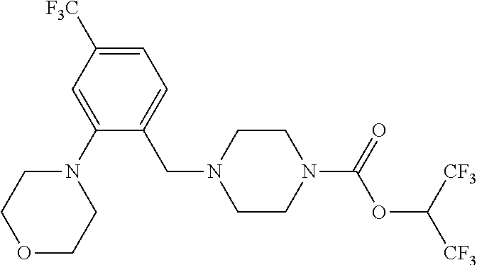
C1=C([F3C])C=C(N2CCOCC2)C(CN2CCN(C(=O)OC([CF3])[CF3])CC2)=C1
